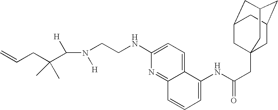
C(N([H])CCNC1=CC=C2C(=N1)C=CC=C2NC(CC12CC3CC(CC(C1)C3)C2)=O)([H])C(CC=C)(C)C
